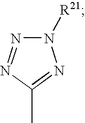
C1(C)=NN([R21])N=N1
